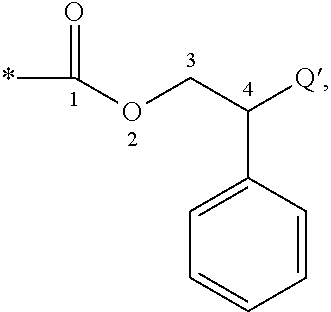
C(OCC([Q])C1=CC=CC=C1)(*)=O
